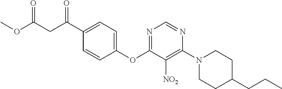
C1(OC2=NC=NC(N3CCC(CCC)CC3)=C2[NO2])=CC=C(C(CC(OC)=O)=O)C=C1
